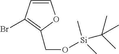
BrC1=C(CO[Si](C(C)(C)C)(C)C)OC=C1
